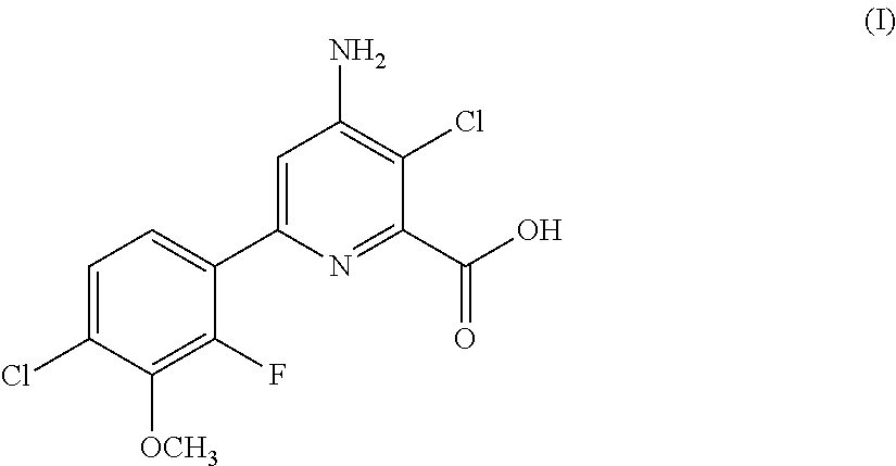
C1=C(Cl)C([OCH3])=C(F)C(C2=CC(N)=C(Cl)C(C(O)=O)=N2)=C1
